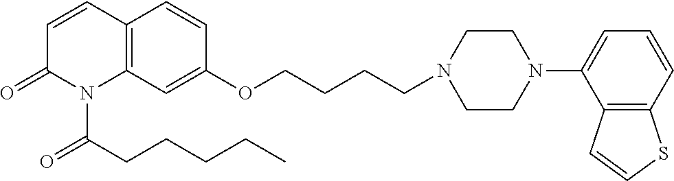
C1=CC2=C(N(C(CCCCC)=O)C1=O)C=C(OCCCCN1CCN(C3=CC=CC4=C3C=CS4)CC1)C=C2
